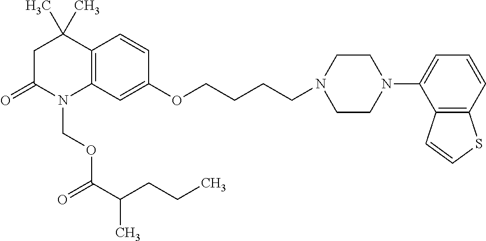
C1C(=O)N(COC(C(CCC)C)=O)C2=C(C1(C)C)C=CC(OCCCCN1CCN(C3=CC=CC4=C3C=CS4)CC1)=C2
